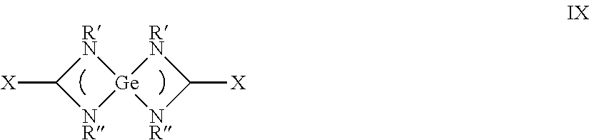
[RN]1C([X])[NR][Ge]12[NR]C([X])[RN]2
